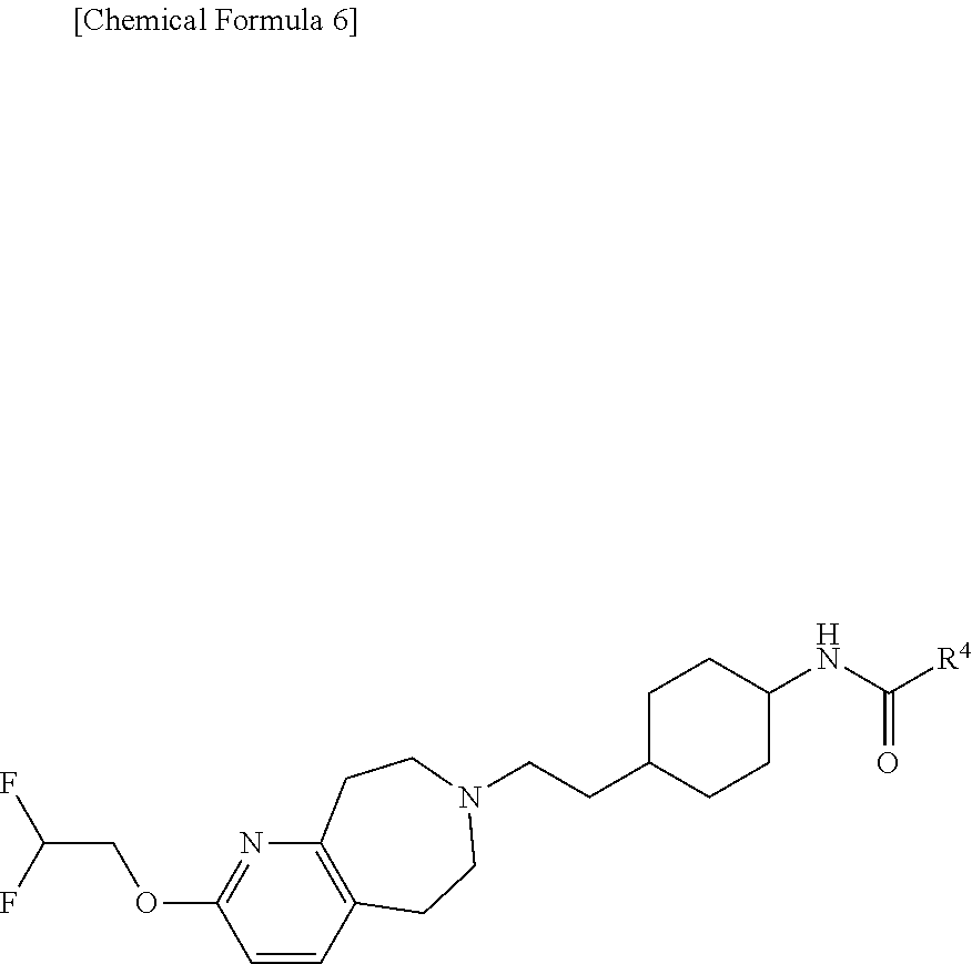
C1=CC2=C(N=C1OCC(F)F)CCN(CCC1CCC(NC([R4])=O)CC1)CC2
